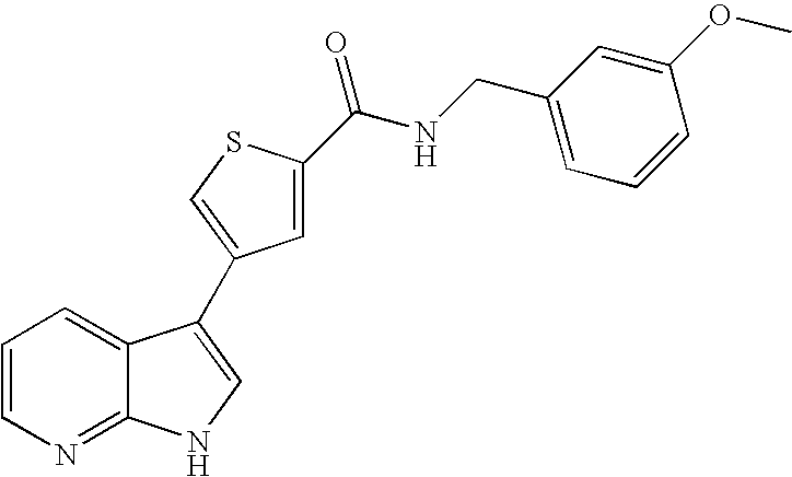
C1=CN=C2C(=C1)C(C1=CSC(C(NCC3=CC=CC(OC)=C3)=O)=C1)=CN2
